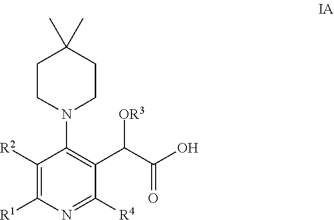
[R2]C1=C([R1])N=C([R4])C(C(C(O)=O)[OR3])=C1N1CCC(C)(C)CC1
